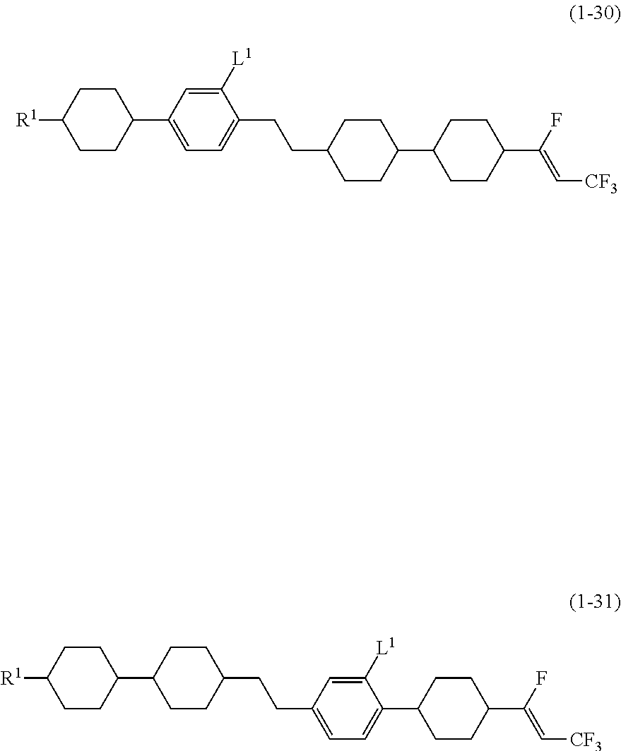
C1([L1])=CC(CCC2CCC(C3CCC([R1])CC3)CC2)=CC=C1C1CCC(C(F)=C[CF3])CC1.C1CC(CCC2=CC=C(C3CCC([R1])CC3)C=C2[L1])CCC1C1CCC(C(F)=C[CF3])CC1
